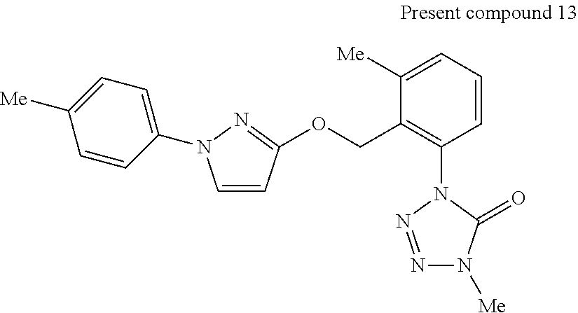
C1=CC(OCC2=C(N3N=NN([Me])C3=O)C=CC=C2[Me])=NN1C1=CC=C([Me])C=C1
